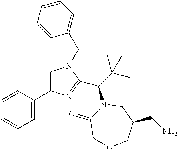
C1=C(C2=CC=CC=C2)N=C(C(C(C)(C)C)N2C(=O)COCC(CN)C2)N1CC1=CC=CC=C1
